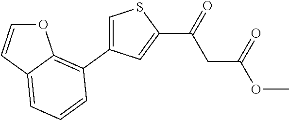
C1=C(C2=C3C(=CC=C2)C=CO3)C=C(C(=O)CC(OC)=O)S1
